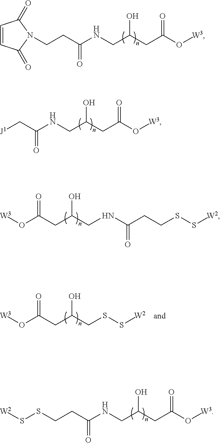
OC(CC(O[W3])=O)CNC(CCN1C(=O)C=CC1=O)=O.OC(CC(O[W3])=O)CNC(C[J1])=O.OC(CNC(CCSS[W2])=O)CC(O[W3])=O.OC(CSS[W2])CC(O[W3])=O.OC(CC(O[W3])=O)CNC(CCSS[W2])=O
